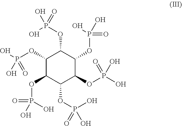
C1(OP(O)(O)=O)C(OP(=O)(O)O)C(OP(O)(=O)O)C(OP(O)(=O)O)C(OP(=O)(O)O)C1OP(O)(O)=O
